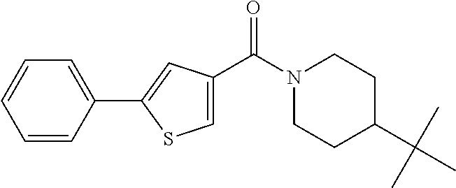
C1=CC(C2=CC(C(N3CCC(C(C)(C)C)CC3)=O)=CS2)=CC=C1
